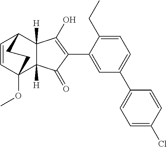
C1=C(C2=C(O)C3([H])C([H])(C2=O)C2(OC)C=CC3CC2)C(CC)=CC=C1C1=CC=C(Cl)C=C1
